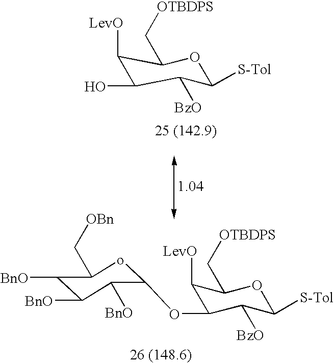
C1([LevO])C(O)C([BzO])C([S-Tol])OC1C[OTBDPS].[LevO]C1C(OC2C([BnO])C([BnO])C([BnO])C(C[OBn])o2)C([BzO])C([S-Tol])OC1C[OTBDPS]
